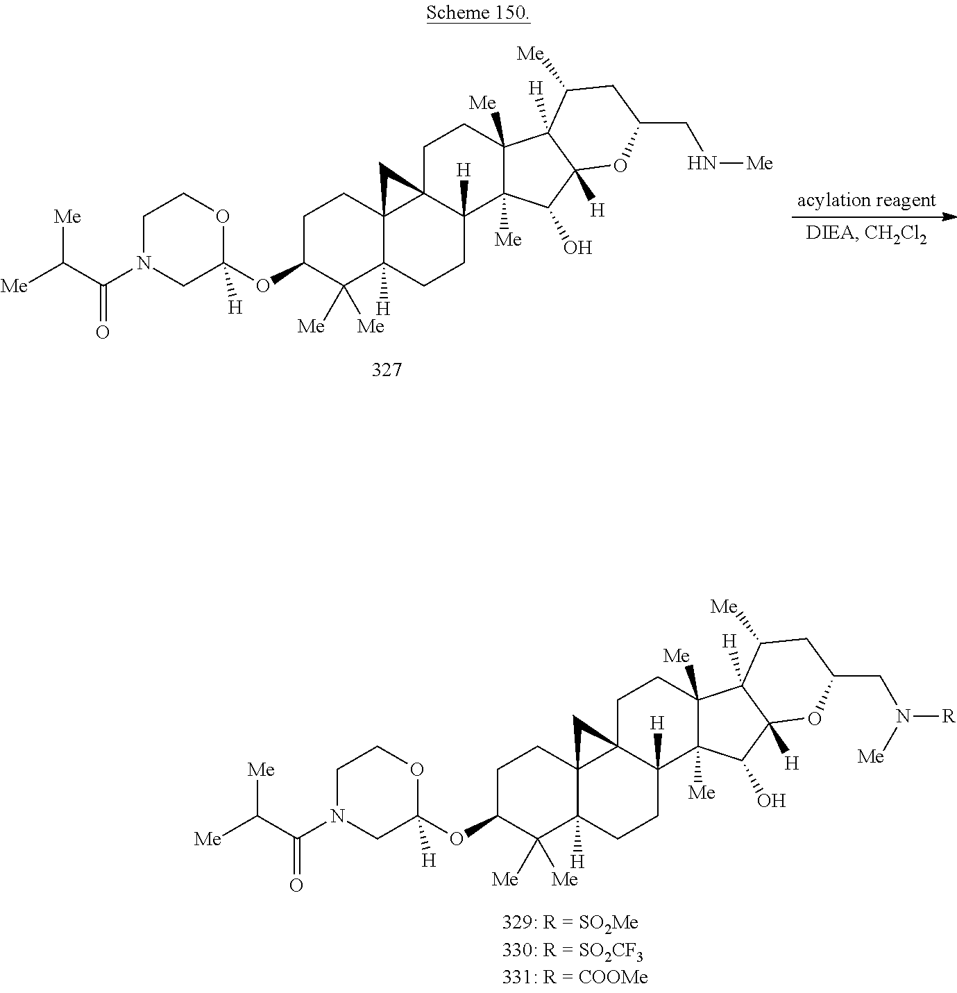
C1N(C(C([Me])[Me])=O)CC(OC2C([Me])([Me])C3([H])C4(CC2)C2(C([H])(CC3)C3([Me])C([Me])(CC2)C2([H])C([H])(C3O)OC(CN([R])[Me])CC2[Me])C4)([H])OC1.C1N(C(C([Me])[Me])=O)CC(OC2C([Me])([Me])C3([H])C4(CC2)C2(C([H])(CC3)C3([Me])C([Me])(CC2)C2([H])C([H])(C3O)OC(CN[Me])CC2[Me])C4)([H])OC1
